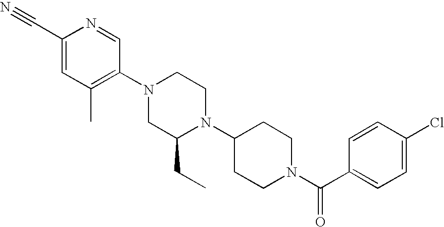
C1(C#N)=CC(C)=C(N2CC(CC)N(C3CCN(C(C4=CC=C(Cl)C=C4)=O)CC3)CC2)C=N1
